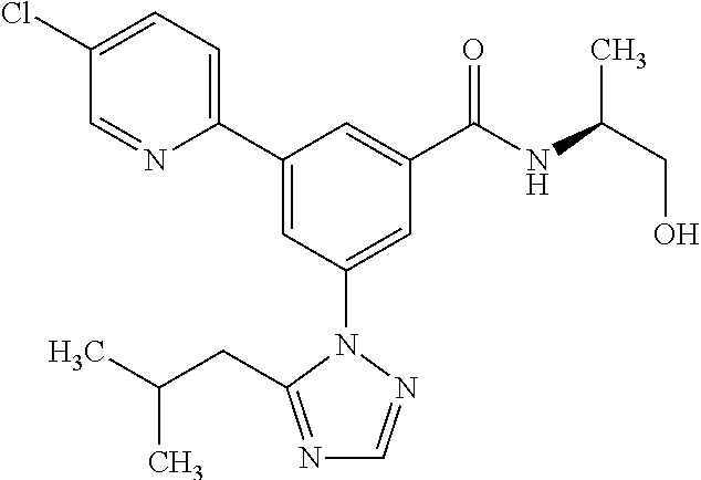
C1(C2=CC(N3N=CN=C3CC(C)C)=CC(C(NC(CO)C)=O)=C2)=CC=C(Cl)C=N1
